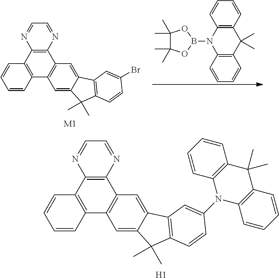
C1=C2C(=CC3=C1C1=C(C4=C3N=CC=N4)C=CC=C1)C1=C(C2(C)C)C=CC(Br)=C1.[M1].C12=C(N(B3OC(C)(C)C(C)(C)O3)C3=C(C1(C)C)C=CC=C3)C=CC=C2.C1=C2C(=CC3=C1C1=C(C4=C3N=CC=N4)C=CC=C1)C1=C(C2(C)C)C=CC(N2C3=C(C(C)(C)C4=C2C=CC=C4)C=CC=C3)=C1.[H1]
